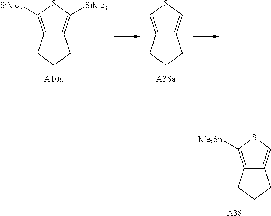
C12=C([SiMe3])SC([SiMe3])=C1CCC2.C12=CSC=C1CCC2.C12=C([Me3Sn])SC=C1CCC2.[A38]
